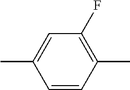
CC1=CC(F)=C(C)C=C1
